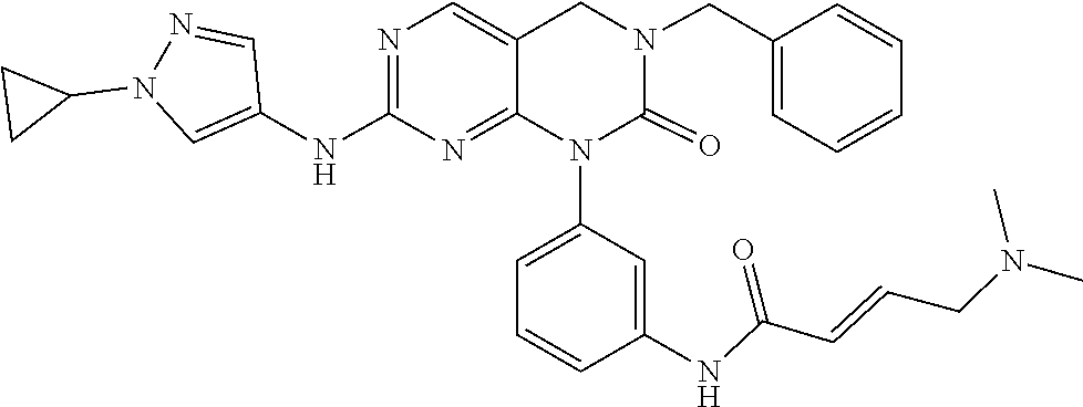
C(=CCN(C)C)C(NC1=CC(N2C(=O)N(CC3=CC=CC=C3)CC3=CN=C(NC4=CN(C5CC5)N=C4)N=C23)=CC=C1)=O
